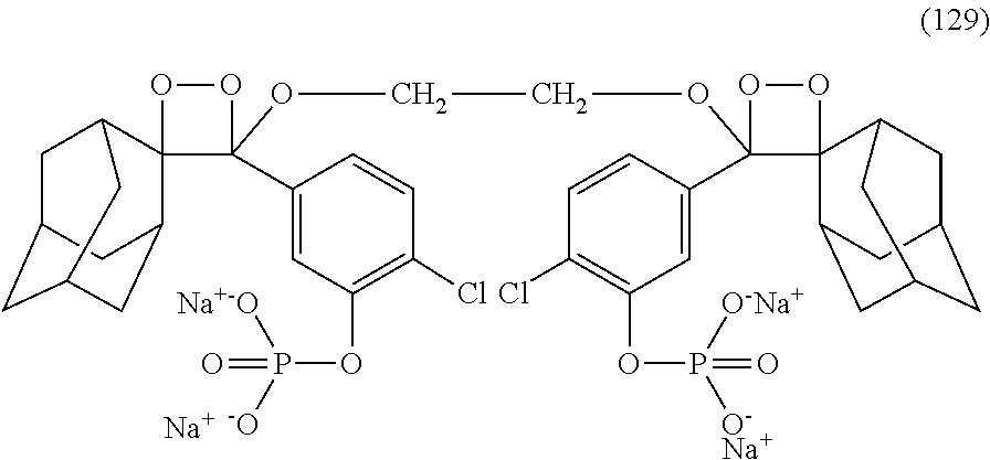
O1C2(C(C3=CC(OP(=O)([Na+-O])[-O])=C(Cl)C=C3)(OCCOC3(C4=CC(OP(=O)([O-Na+])[O-Na+])=C(Cl)C=C4)C4(C5CC6CC(CC4C6)C5)OO3)O1)C1CC3CC(CC2C3)C1.[Na]
